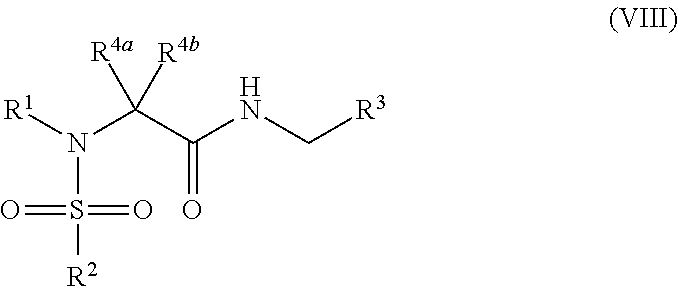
[R1]N(C(C(NC[R3])=O)([R4b])[R4a])S([R2])(=O)=O
